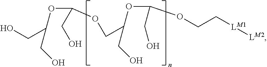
OCC(CO)OC(OCC(OC(CO)OCC[LM1][LM2])CO)CO
